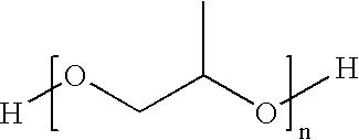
[H]OCC(O[H])C
